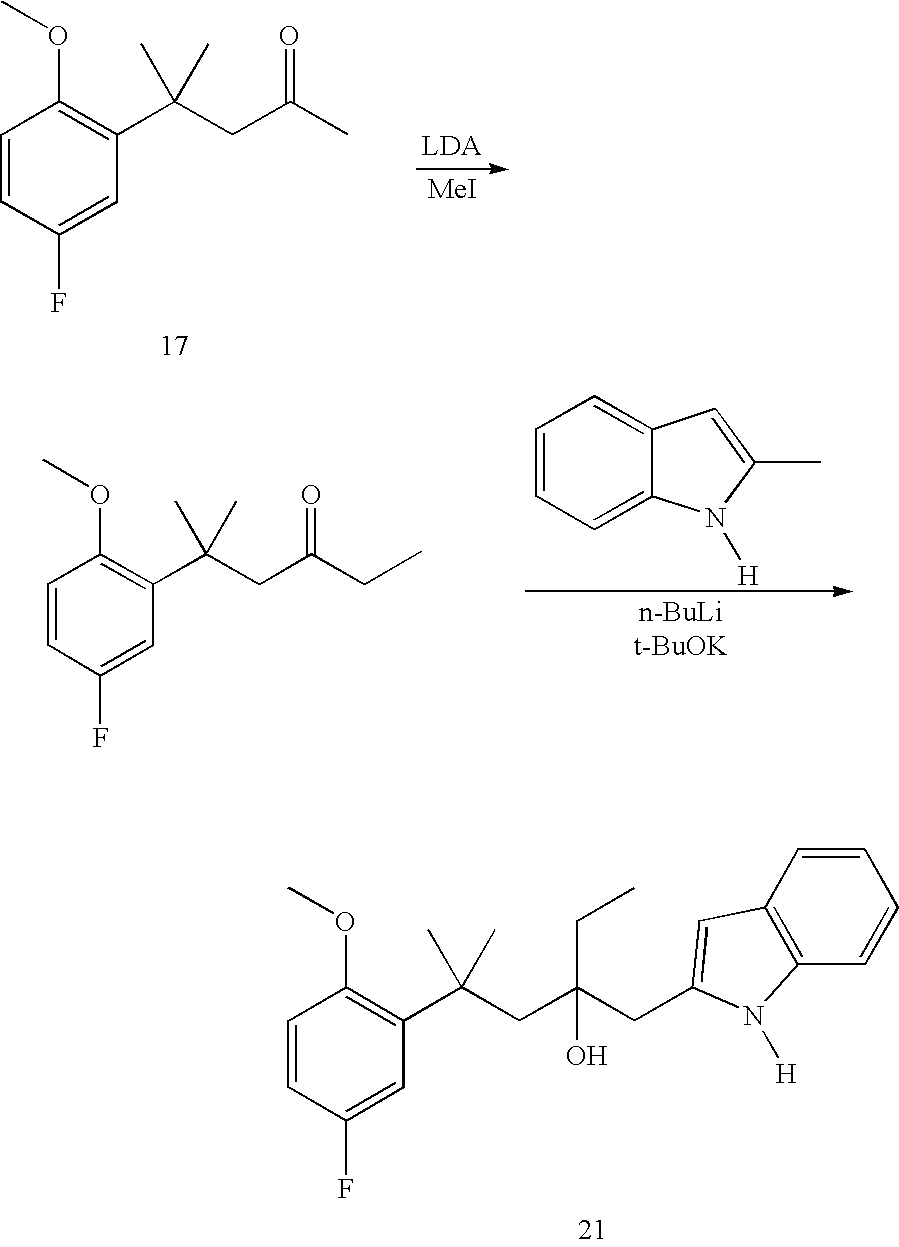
CC(CC(CC)(O)CC1=CC2=C(C=CC=C2)N1[H])(C1=C(OC)C=CC(F)=C1)C.CC(CC(CC)=O)(C1=C(OC)C=CC(F)=C1)C.C1=CC=C2C(=C1)C=C(C)N2[H].CC(CC(C)=O)(C1=C(OC)C=CC(F)=C1)C.[LDA].[MeI]
